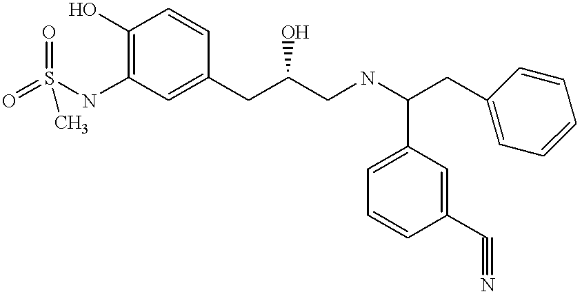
O=S(NC1=C(O)C=CC(CC(CNC(CC2=CC=CC=C2)C2=CC=CC(C#N)=C2)O)=C1)(=O)C
